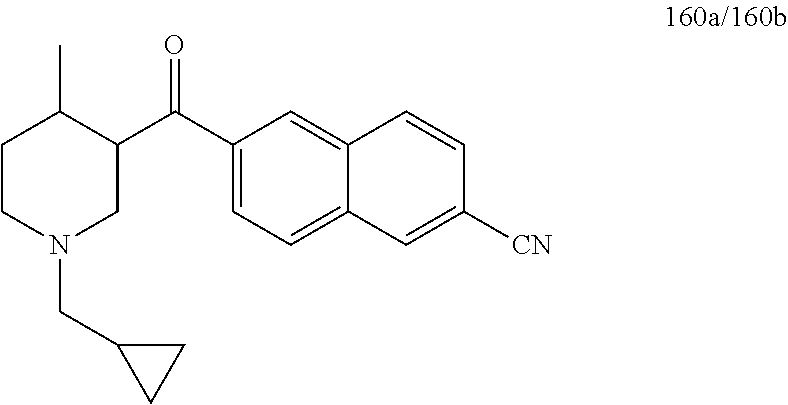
C1CN(CC2CC2)CC(C(C2=CC=C3C=C([CN])C=CC3=C2)=O)C1C
